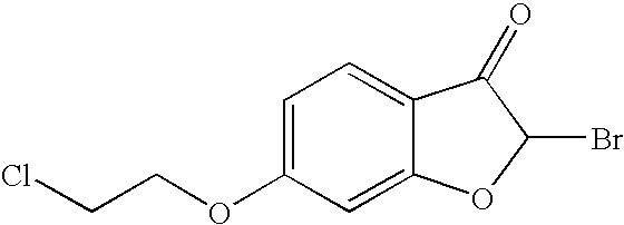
C1=C(OCCCl)C=C2C(=C1)C(=O)C(Br)O2
